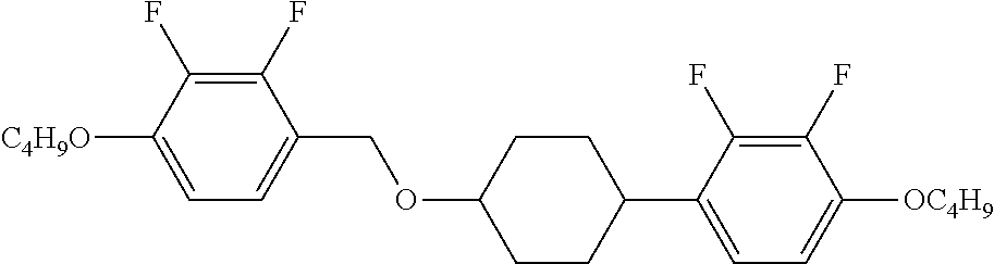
C1(F)=C(F)C([C4H9O])=CC=C1COC1CCC(C2=CC=C([OC4H9])C(F)=C2F)CC1
